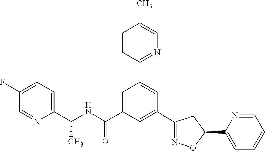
C1(C2=NOC(C3=CC=CC=N3)C2)=CC(C(NC(C2=CC=C(F)C=N2)C)=O)=CC(C2=NC=C(C)C=C2)=C1
